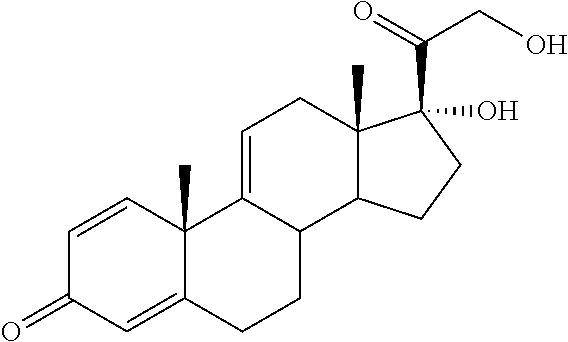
C1=CC2(C)C(=CC1=O)CCC1C2=CCC2(C)C1CCC2(C(=O)CO)O
